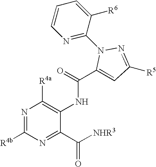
N1=C([R4b])N=C(C([NHR3])=O)C(NC(C2=CC([R5])=NN2C2=NC=CC=C2[R6])=O)=C1[R4a]
